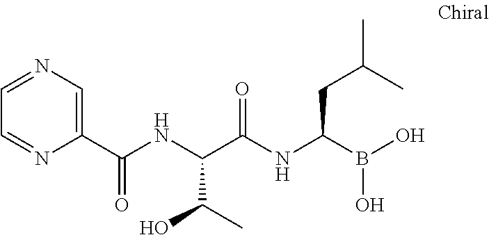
N1=CC=NC(C(NC(C(NC(B(O)O)CC(C)C)=O)C(C)O)=O)=C1
